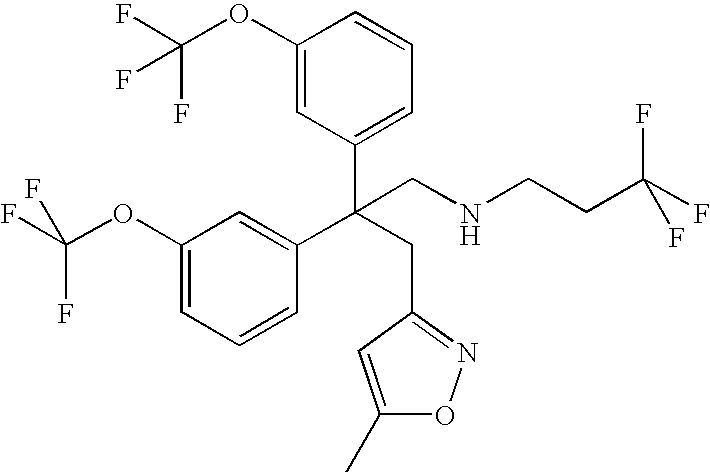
C1(OC(F)(F)F)=CC(C(CC2=NOC(C)=C2)(CNCCC(F)(F)F)C2=CC(OC(F)(F)F)=CC=C2)=CC=C1
